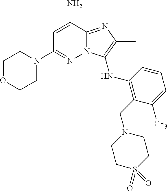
NC1=CC(N2CCOCC2)=NN2C1=NC(C)=C2NC1=C(CN2CCS(=O)(=O)CC2)C([CF3])=CC=C1
